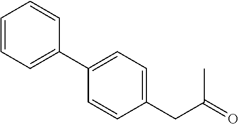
C1=C(C2=CC=C(CC(=O)C)C=C2)C=CC=C1
